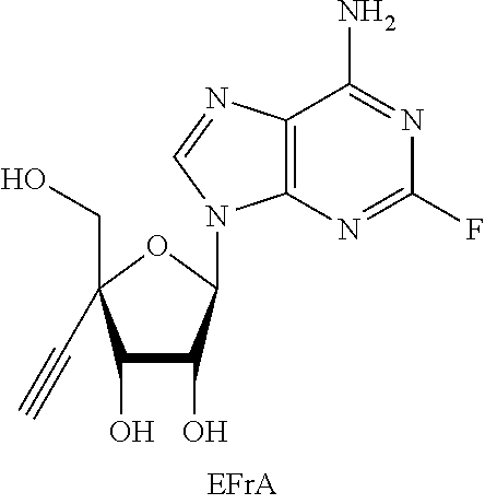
N1=C(F)N=C(N)C2=C1N(C1C(O)C(O)C(CO)(C#C)O1)C=N2
